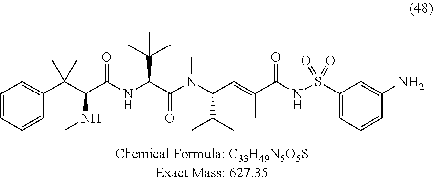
C1=CC=C(C(C(C(NC(C(N(C(C=C(C(NS(C2=CC=CC(N)=C2)(=O)=O)=O)C)C(C)C)C)=O)C(C)(C)C)=O)NC)(C)C)C=C1
